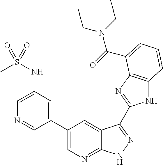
C1(C2=CN=C3C(=C2)C(C2=NC4=C(N2)C=CC=C4C(=O)N(CC)CC)=NN3)=CC(NS(C)(=O)=O)=CN=C1
